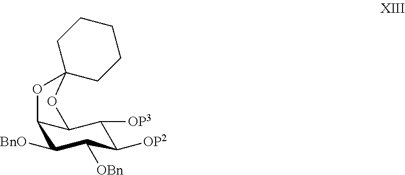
C12C([BnO])C([OBn])C([OP2])C([OP3])C1OC1(O2)CCCCC1
